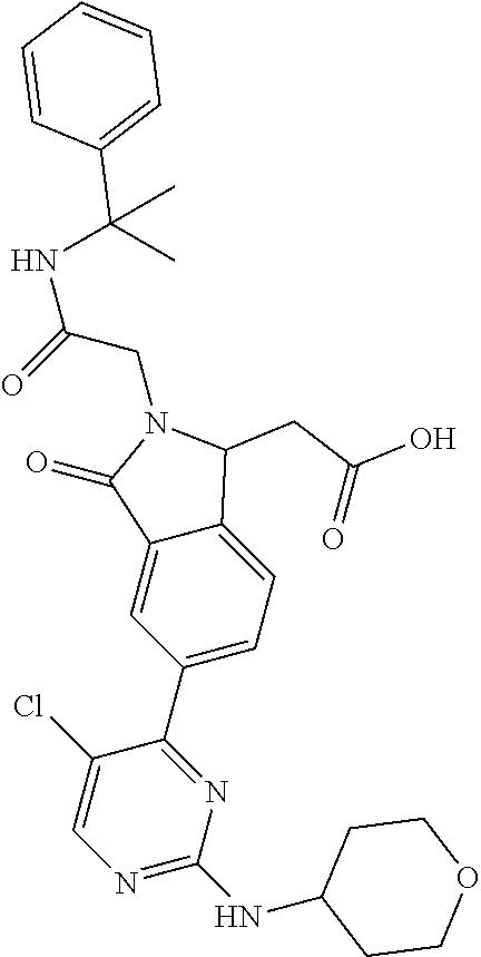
N1(CC(=O)NC(C2=CC=CC=C2)(C)C)C(=O)C2=CC(C3=NC(NC4CCOCC4)=NC=C3Cl)=CC=C2C1CC(O)=O
